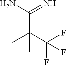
NC(=N)C(C)(C(F)(F)F)C
